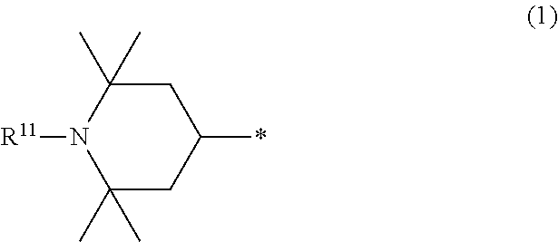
N1([R11])C(C)(C)CC(*)CC1(C)C
